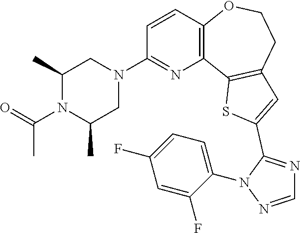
C1=CC2=C(N=C1N1CC(C)N(C(=O)C)C(C)C1)C1=C(CCO2)C=C(C2=NC=NN2C2=CC=C(F)C=C2F)S1
